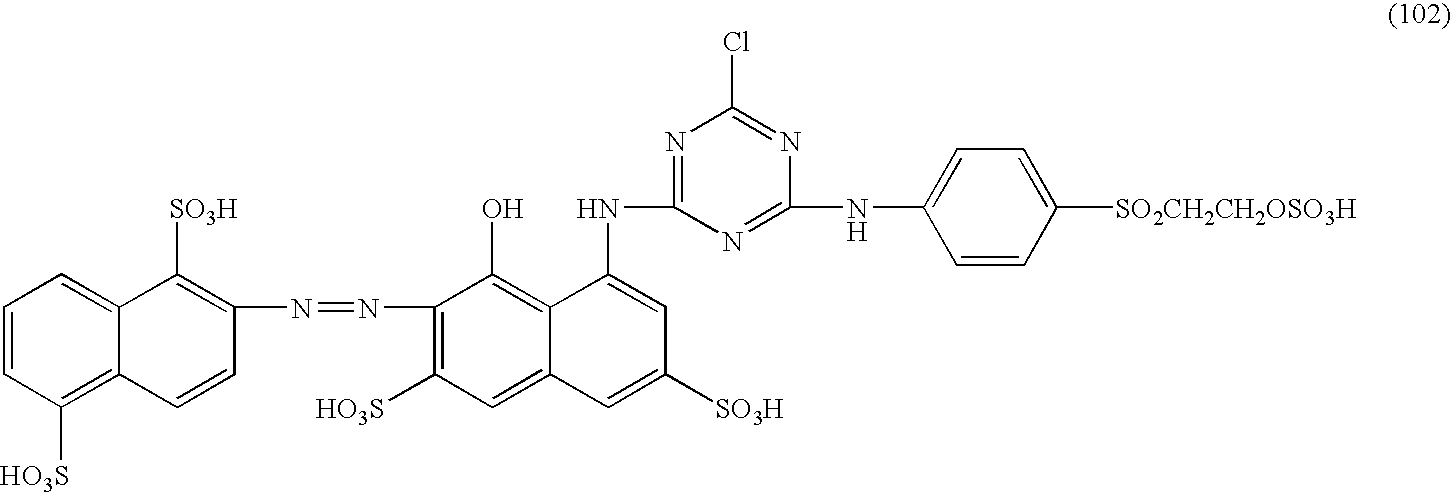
C1=CC(N=NC2=C([HO3S])C=C3C(=C2O)C(NC2=NC(Cl)=NC(NC4=CC=C([SO2CH2CH2OSO3H])C=C4)=N2)=CC([SO3H])=C3)=C([SO3H])C2=CC=CC([HO3S])=C12
